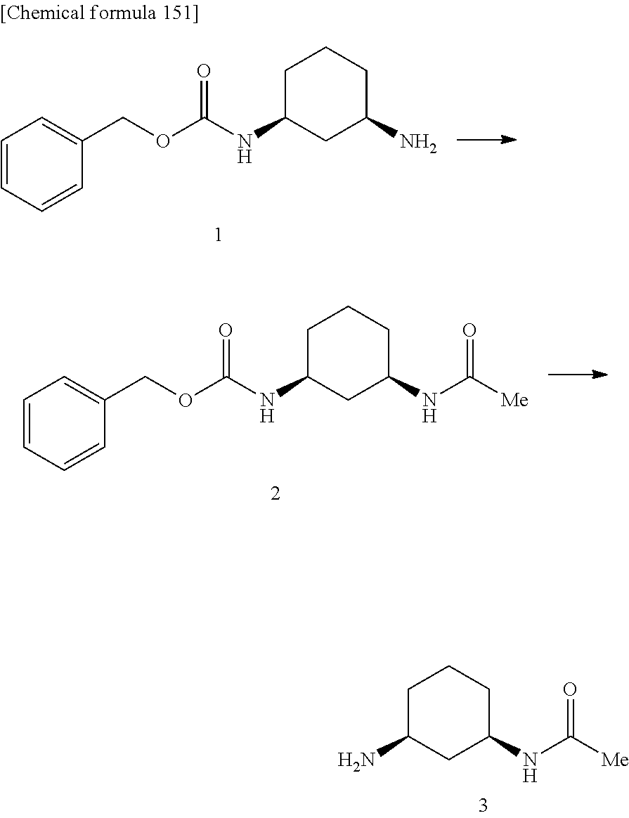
C1CCC(N)CC1NC(OCC1=CC=CC=C1)=O.C1CCC(NC([Me])=O)CC1NC(OCC1=CC=CC=C1)=O.C1CCC(NC([Me])=O)CC1N
